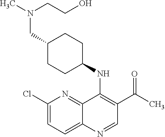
C1(Cl)=CC=C2C(=N1)C(NC1CCC(CN(CCO)C)CC1)=C(C(=O)C)C=N2
